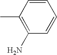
CC1=C(N)C=CC=C1
